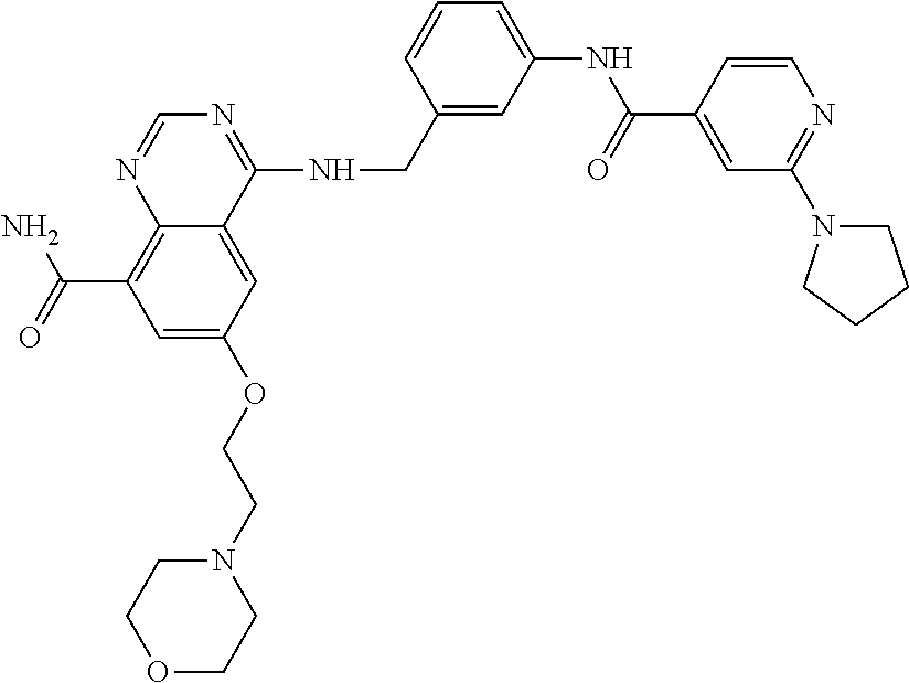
C12=C(C(N)=O)C=C(OCCN3CCOCC3)C=C1C(NCC1=CC(NC(=O)C3=CC(N4CCCC4)=NC=C3)=CC=C1)=NC=N2
